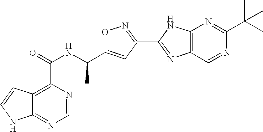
C12=NC=NC(C(NC(C3=CC(C4=NC5=C(N4)N=C(C(C)(C)C)N=C5)=NO3)C)=O)=C1C=CN2
